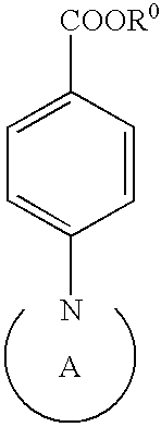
[COOR0]C1=CC=C(N)C=C1.[A]
